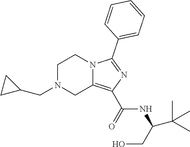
C1(CN2CC3=C(C(=O)NC(CO)C(C)(C)C)N=C(C4=CC=CC=C4)N3CC2)CC1
